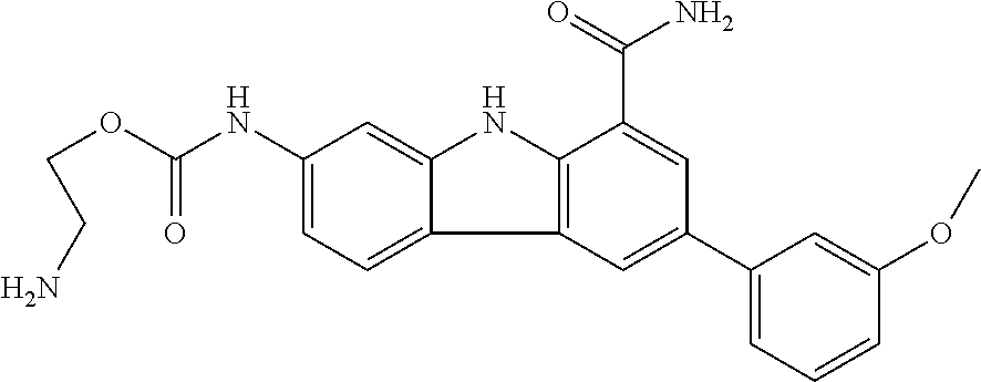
C1(NC(OCCN)=O)=CC=C2C(=C1)NC1=C2C=C(C2=CC=CC(OC)=C2)C=C1C(=O)N
